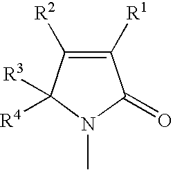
C1([R1])=C([R2])C([R3])([R4])N(C)C1=O
